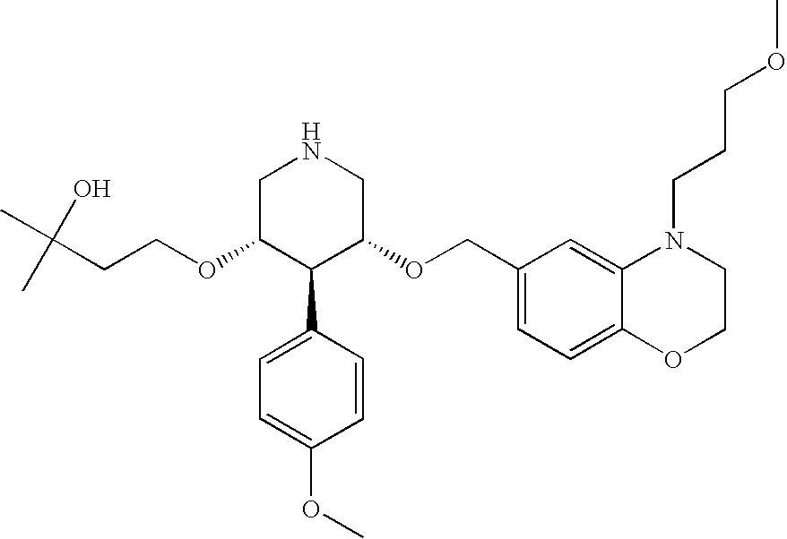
C(OC1C(C2=CC=C(OC)C=C2)C(OCC2=CC=C3C(=C2)N(CCCOC)CCO3)CNC1)CC(C)(O)C
